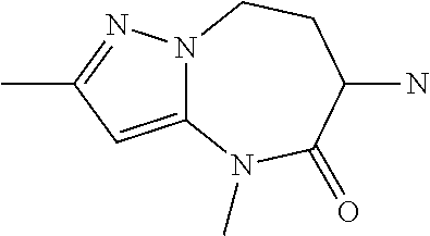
C12=CC(C)=NN1CCC(N)C(=O)N2C
